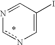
N1=CC(I)=Cnc1
